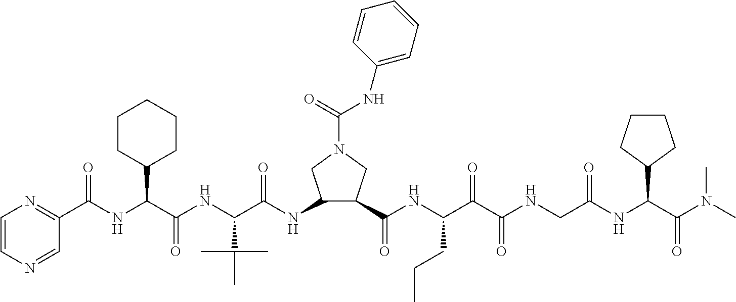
C1=CN=CC(C(NC(C(NC(C(NC2C(C(NC(C(C(NCC(NC(C(N(C)C)=O)C3CCCC3)=O)=O)=O)CCC)=O)CN(C(=O)NC3=CC=CC=C3)C2)=O)C(C)(C)C)=O)C2CCCCC2)=O)=N1
